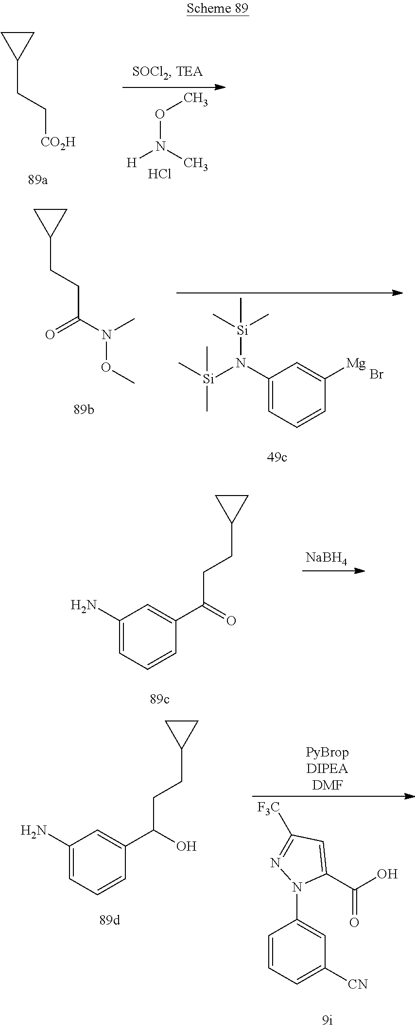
C1CC1CC[CO2H].O(N(C)[H])C.Cl.C1(N)=CC=CC(C(=O)CCC2CC2)=C1.[NaBH4].C1(N)=CC=CC(C(O)CCC2CC2)=C1.C1(C(O)=O)=CC([F3C])=NN1C1=CC([CN])=CC=C1.C1CC1CCC(N(C)OC)=O.[Si](N(C1=CC=CC([Mg])=C1)[Si](C)(C)C)(C)(C)C.Br
